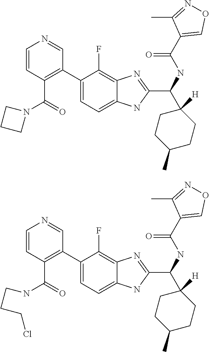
C1=CC(C(N2CCC2)=O)=C(C2=CC=C3C(=C2F)N=C(C(NC(=O)C2=CON=C2C)C2([H])CCC(C)CC2)N3)C=N1.C1=CC(C(NCCCCl)=O)=C(C2=CC=C3C(=C2F)N=C(C(NC(=O)C2=CON=C2C)C2([H])CCC(C)CC2)N3)C=N1
